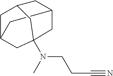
C12CC3CC(C1)CC(N(CCC#N)C)(C2)C3
